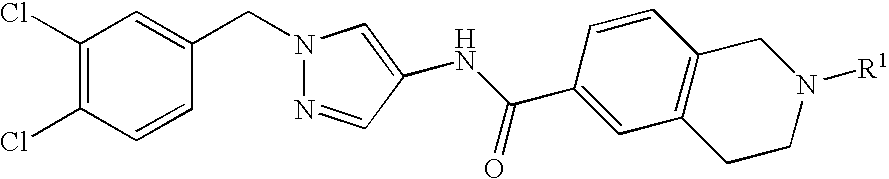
N1(CC2=CC(Cl)=C(Cl)C=C2)N=CC(NC(C2=CC3=C(C=C2)CN([R1])CC3)=O)=C1
